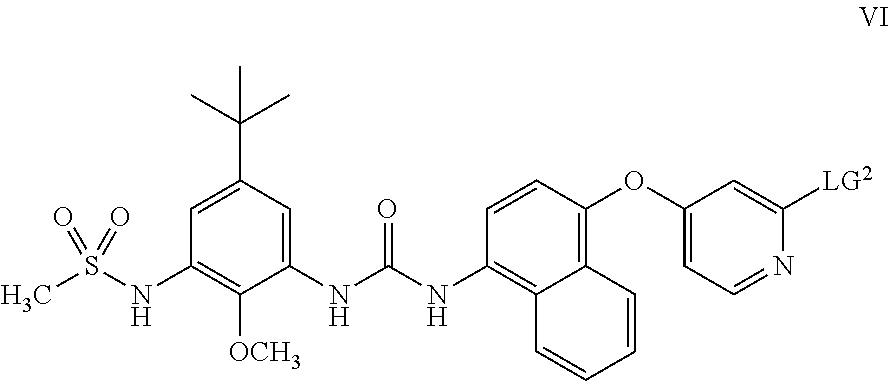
C1(NC(NC2=C3C(=C(OC4=CC=NC([LG2])=C4)C=C2)C=CC=C3)=O)=CC(C(C)(C)C)=CC(NS(C)(=O)=O)=C1[OCH3]
